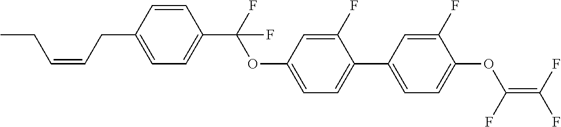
C(=CCC1=CC=C(C(F)(OC2=CC=C(C3=CC=C(OC(F)=C(F)F)C(F)=C3)C(F)=C2)F)C=C1)CC
